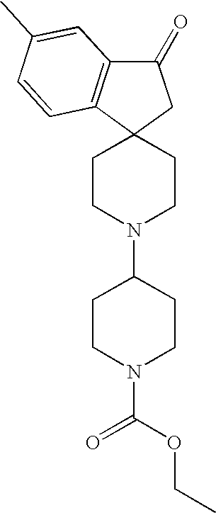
C1CN(C2CCN(C(OCC)=O)CC2)CCC12CC(=O)C1=C2C=CC(C)=C1
